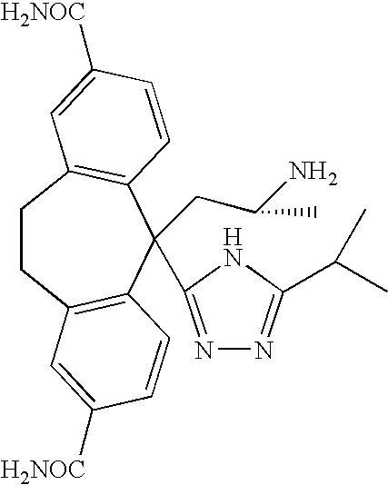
C1CC2=C(C=CC([H2NOC])=C2)C(CC(N)C)(C2=NN=C(C(C)C)N2)C2=C1C=C([H2NOC])C=C2
